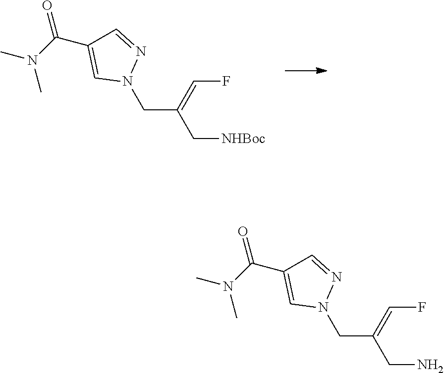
C(C(=CF)C[NHBoc])N1N=CC(C(N(C)C)=O)=C1.C(C(=CF)CN)N1N=CC(C(N(C)C)=O)=C1
